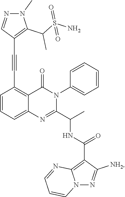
C1=CC=C2C(=C1C#CC1=C(C(S(N)(=O)=O)C)N(C)N=C1)C(=O)N(C1=CC=CC=C1)C(C(C)NC(C1=C3N(N=C1[NH2])C=CC=N3)=O)=N2
